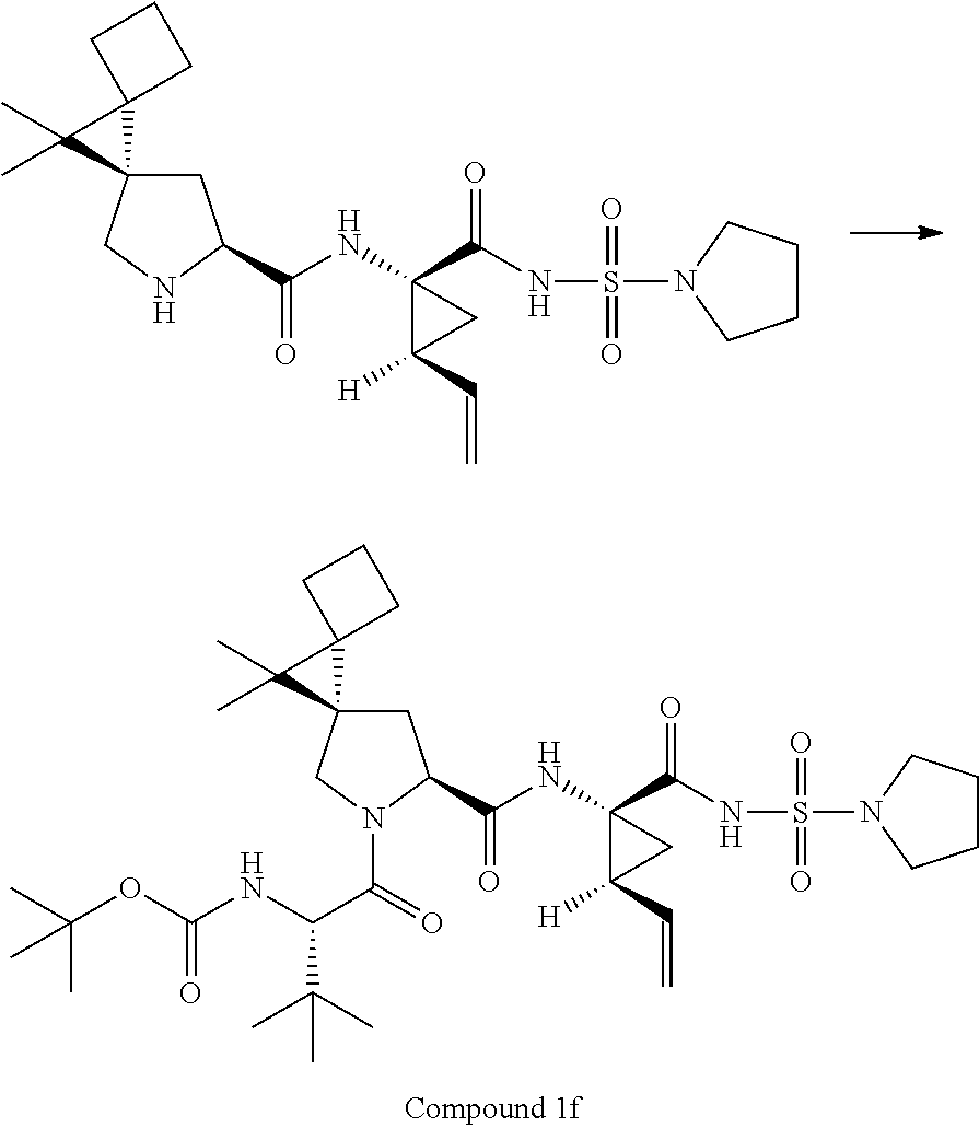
N1C(C(NC2(C(=O)NS(=O)(=O)N3CCCC3)C(C=C)([H])C2)=O)CC2(C1)C1(C2(C)C)CCC1.C(=O)(N1C(C(NC2(C(=O)NS(=O)(=O)N3CCCC3)C(C=C)([H])C2)=O)CC2(C1)C1(C2(C)C)CCC1)C(C(C)(C)C)NC(OC(C)(C)C)=O
